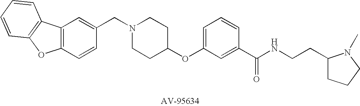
C1(CN2CCC(OC3=CC=CC(C(NCCC4CCCN4C)=O)=C3)CC2)=CC2=C(C=C1)OC1=C2C=CC=C1
